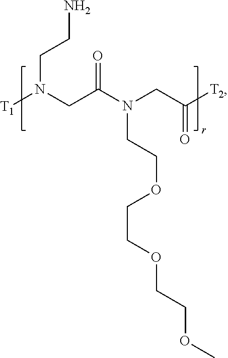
[T1]N(CC(N(CC([T2])=O)CCOCCOCCOC)=O)CCN
